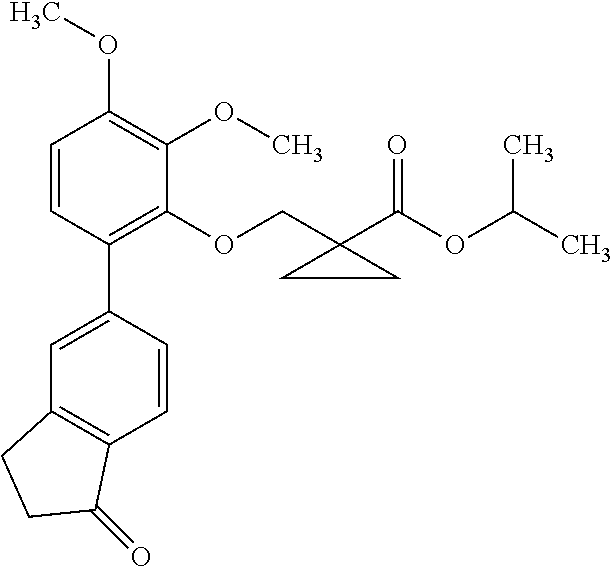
C1=CC(C2=CC3=C(C=C2)C(=O)CC3)=C(OCC2(C(OC(C)C)=O)CC2)C(OC)=C1OC
